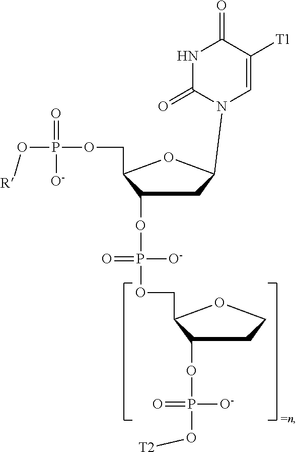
N1(C2CC(OP([O-])(=O)OCC3C(OP([O-])(=O)O[T2])CCO3)C(COP(=O)([O-])O[R])O2)C=C([T1])C(=O)NC1=O
